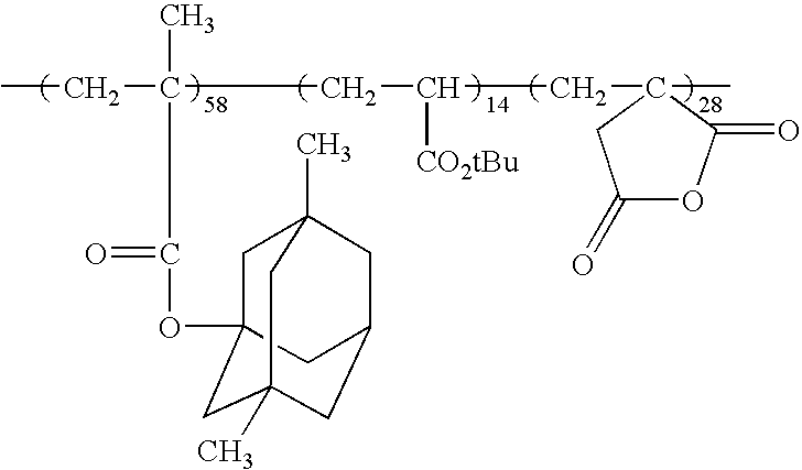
CCC(CC([CO2tBu])CC1(C)C(=O)OC(=O)C1)(C)C(OC12CC3(C)CC(CC(C)(C1)C3)C2)=O
